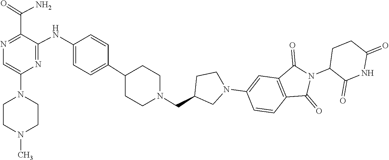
C1=C(N2CCN(C)CC2)N=C(NC2=CC=C(C3CCN(CC4CN(C5=CC6=C(C=C5)C(=O)N(C5C(=O)NC(=O)CC5)C6=O)CC4)CC3)C=C2)C(C(=O)N)=N1
